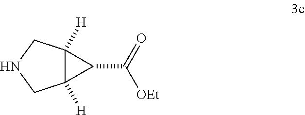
C12([H])C([H])(CNC1)C2C([OEt])=O
